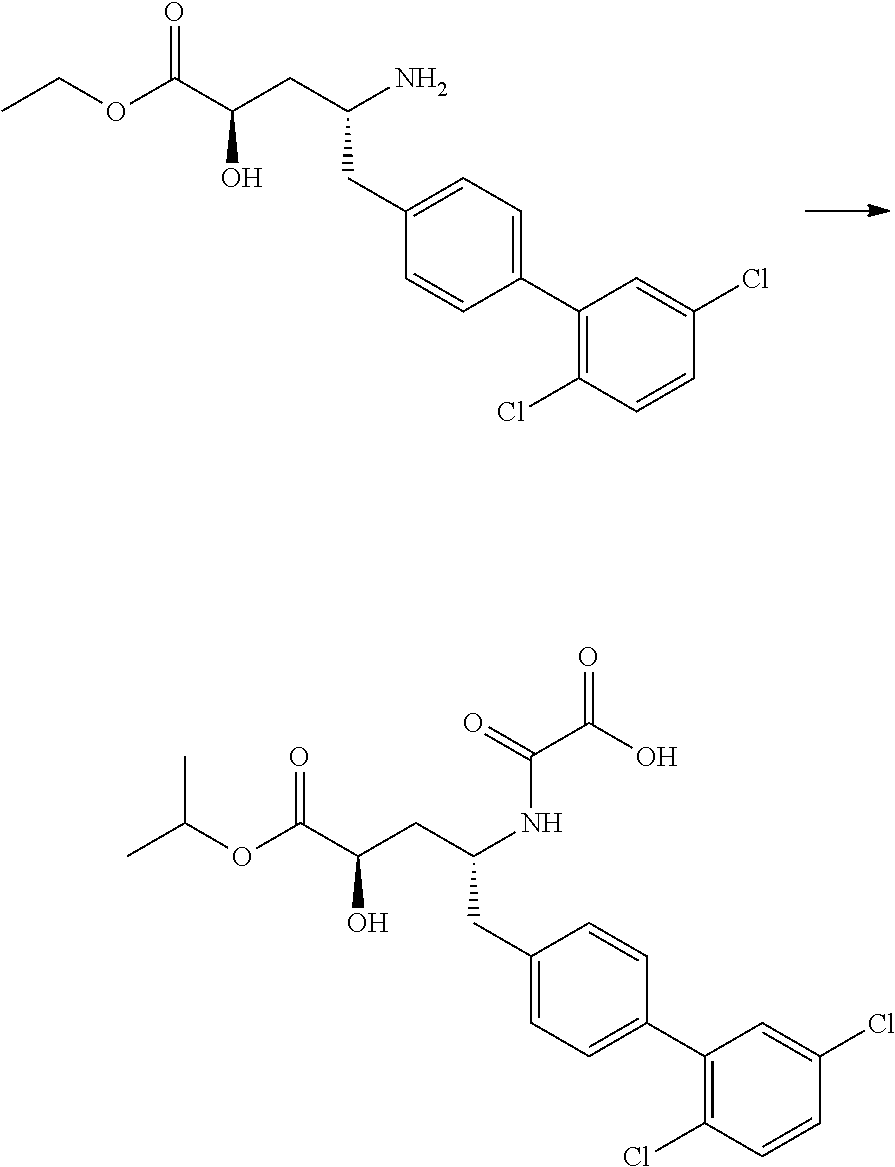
NC(CC(C(OCC)=O)O)CC1=CC=C(C2=C(Cl)C=CC(Cl)=C2)C=C1.N(C(CC(C(OC(C)C)=O)O)CC1=CC=C(C2=C(Cl)C=CC(Cl)=C2)C=C1)C(C(=O)O)=O
